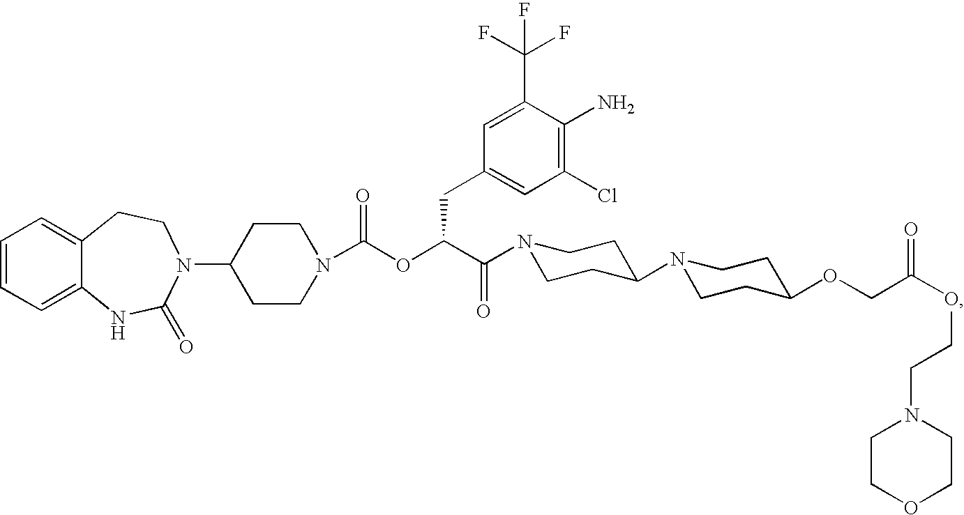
C1=CC=C2C(=C1)CCN(C1CCN(C(OC(C(=O)N3CCC(N4CCC(OCC(OCCN5CCOCC5)=O)CC4)CC3)CC3=CC(Cl)=C(N)C(C(F)(F)F)=C3)=O)CC1)C(=O)N2
